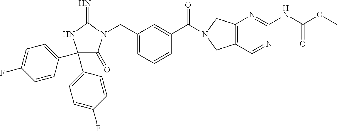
C1(C2=CC=C(F)C=C2)(C2=CC=C(F)C=C2)C(=O)N(CC2=CC=CC(C(=O)N3CC4=C(C3)C=NC(NC(OC)=O)=N4)=C2)C(=N)N1
